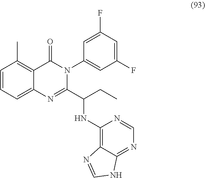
C1=CC=C2C(=C1C)C(=O)N(C1=CC(F)=CC(F)=C1)C(C(CC)NC1=C3C(=NC=N1)NC=N3)=N2
